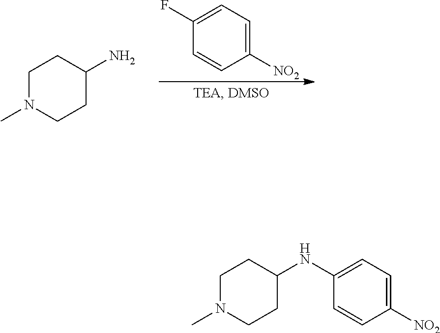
C1=C(F)C=CC([NO2])=C1.C1N(C)CCC(N)C1.C1N(C)CCC(NC2=CC=C([NO2])C=C2)C1
